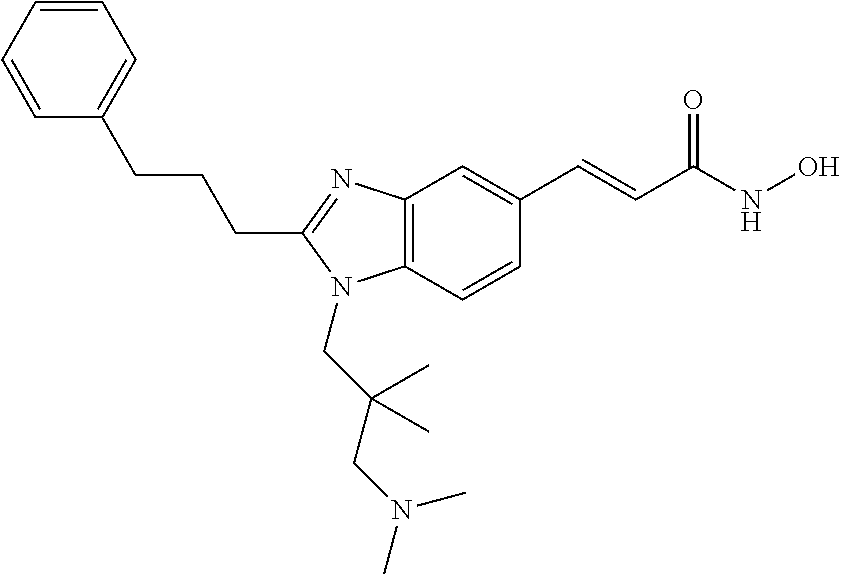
C12=C(C=CC(C=CC(NO)=O)=C1)N(CC(CN(C)C)(C)C)C(CCCC1=CC=CC=C1)=N2
